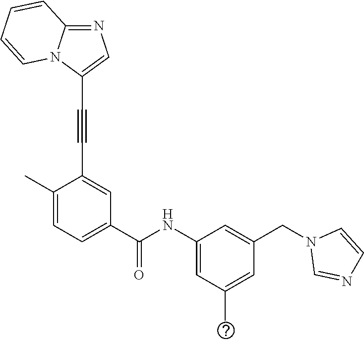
C1=CC2=NC=C(C#CC3=CC(C(NC4=CC(C)=CC(CN5C=NC=C5)=C4)=O)=CC=C3C)N2C=C1
